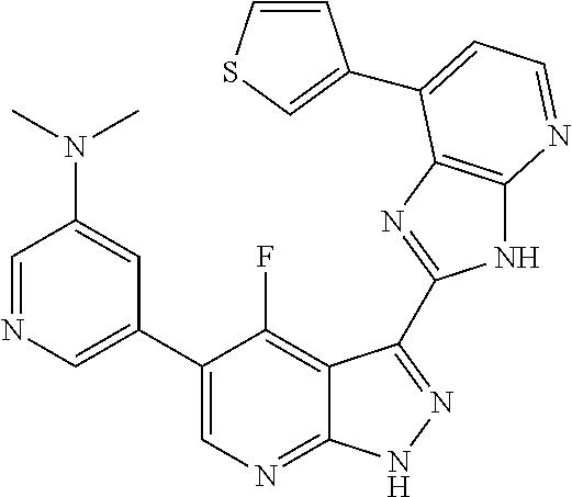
C1=NC=C(C2=CN=C3C(=C2F)C(C2=NC4=C(N2)N=CC=C4C2=CSC=C2)=NN3)C=C1N(C)C
